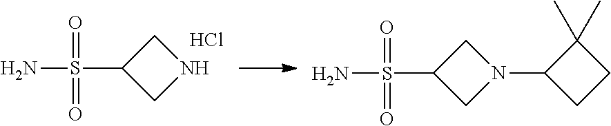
C1C(S(N)(=O)=O)CN1.Cl.C1C(S(N)(=O)=O)CN1C1CCC1(C)C
